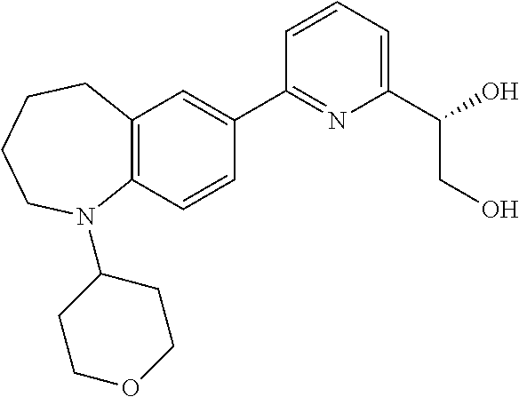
C12=C(C=CC(C3=NC(C(O)CO)=CC=C3)=C1)N(C1CCOCC1)CCCC2
